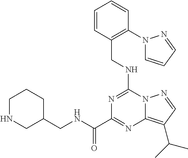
N1=C(NCC2=C(N3C=CC=N3)C=CC=C2)N2C(=C(C(C)C)C=N2)N=C1C(NCC1CCCNC1)=O
